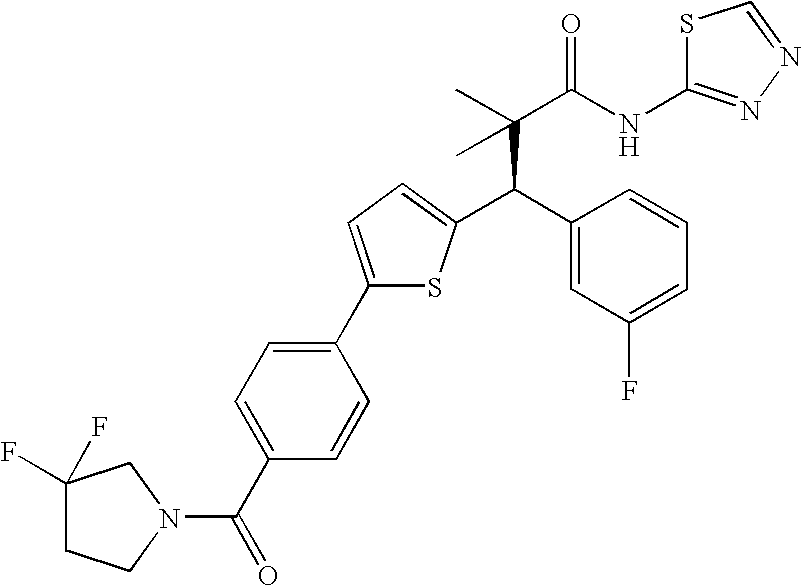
C(C(C)(C(NC1=NN=CS1)=O)C)(C1=CC(F)=CC=C1)C1=CC=C(C2=CC=C(C(=O)N3CC(F)(F)CC3)C=C2)S1
